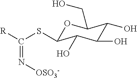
O1C(SC([R])=N[OSO3-])C(O)C(O)C(O)C1CO
